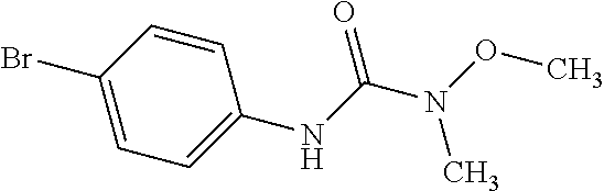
C1=C(Br)C=CC(NC(N(OC)C)=O)=C1
